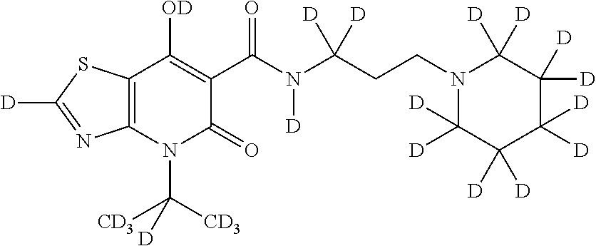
C12=C(N(C([CD3])([CD3])[D])C(=O)C(C(N(C(CCN3C([D])([D])C([D])([D])C([D])([D])C([D])([D])C3([D])[D])([D])[D])[D])=O)=C1[OD])N=C([D])S2
